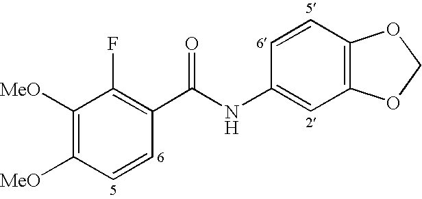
C1([MeO])=C([MeO])C=CC(C(NC2=CC3=C(C=C2)OCO3)=O)=C1F
